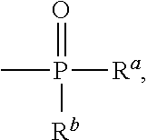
CP([Ra])([Rb])=O
